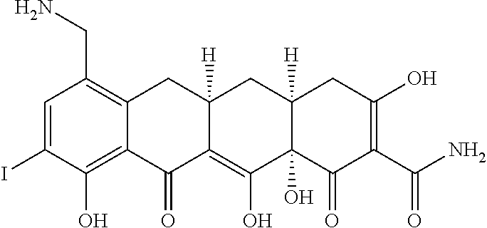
C1=C(I)C(O)=C2C(=C1CN)CC1([H])C(=C(O)C3(O)C([H])(C1)CC(O)=C(C(N)=O)C3=O)C2=O
